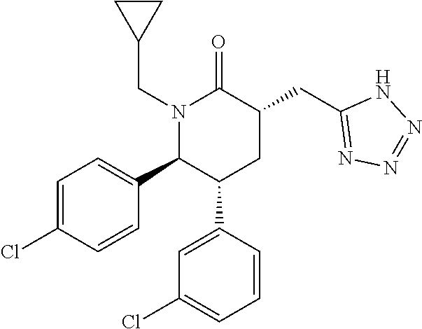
N1(CC2CC2)C(C2=CC=C(Cl)C=C2)C(C2=CC(Cl)=CC=C2)CC(CC2=NN=NN2)C1=O
